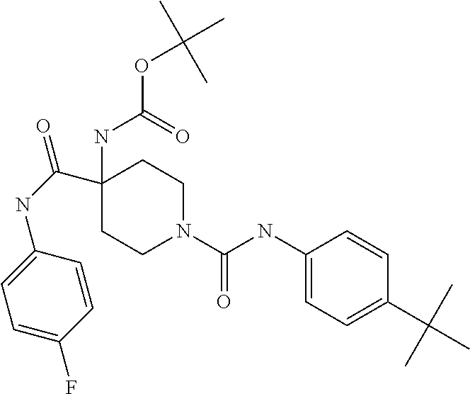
C1(NC(OC(C)(C)C)=O)(C(NC2=CC=C(F)C=C2)=O)CCN(C(NC2=CC=C(C(C)(C)C)C=C2)=O)CC1
